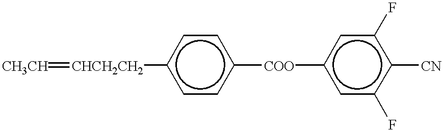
[CH3CH]=[CHCH2CH2]c1ccc([COO]c2cc(F)c([CN])c(F)c2)cc1
